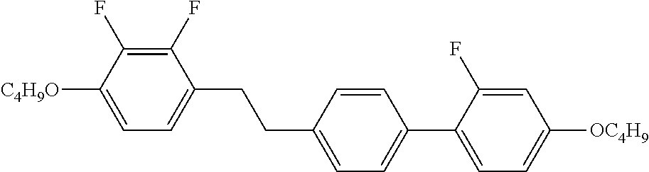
C1(F)=C(F)C([C4H9O])=CC=C1CCC1=CC=C(C2=CC=C([OC4H9])C=C2F)C=C1
